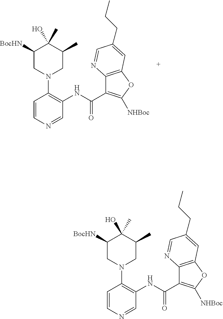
C1([BocHN])CN(C2=C(NC(C3=C([NHBoc])OC4=C3N=CC(CCC)=C4)=O)C=NC=C2)CC(C)C1(O)C.C1([BocHN])CN(C2=C(NC(C3=C([NHBoc])OC4=C3N=CC(CCC)=C4)=O)C=NC=C2)CC(C)C1(O)C
